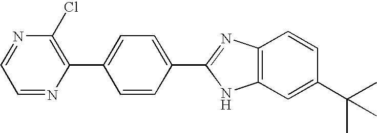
C1=NC(C2=CC=C(C3=NC4=C(N3)C=C(C(C)(C)C)C=C4)C=C2)=C(Cl)N=C1
